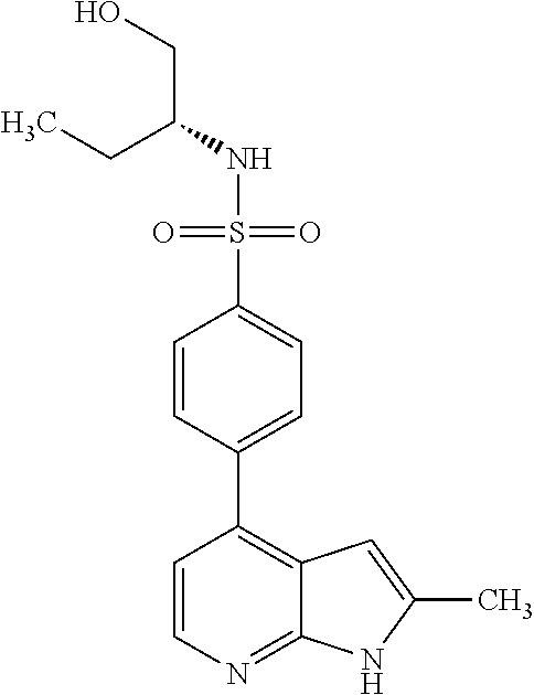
C(NS(=O)(=O)C1=CC=C(C2=C3C(=NC=C2)NC(C)=C3)C=C1)(CC)CO
